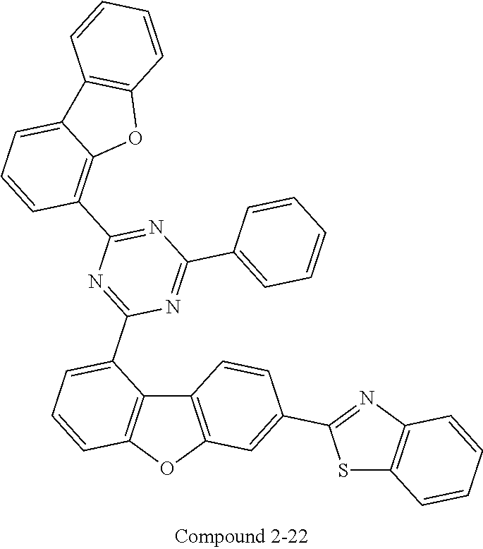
C12=C(OC3=C1C(C1=NC(C4=C5C(=CC=C4)C4=C(O5)C=CC=C4)=NC(C4=CC=CC=C4)=N1)=CC=C3)C=C(C1=NC3=C(S1)C=CC=C3)C=C2
